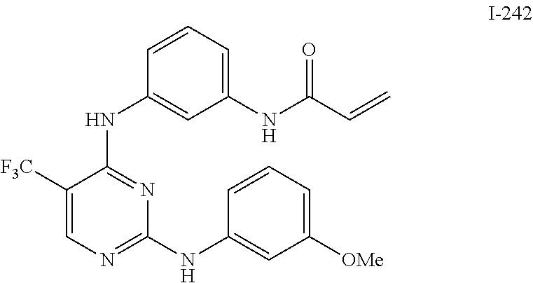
C1([F3C])=CN=C(NC2=CC([OMe])=CC=C2)N=C1NC1=CC(NC(C=C)=O)=CC=C1
